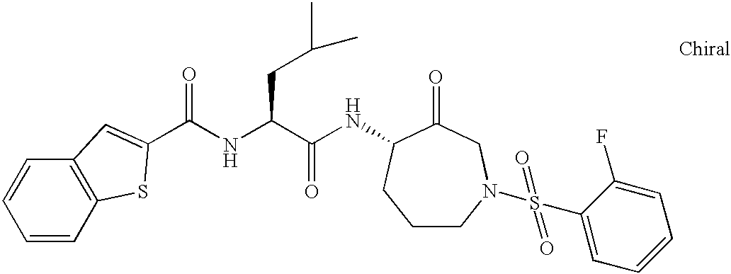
C1=CC2=C(C=C1)C=C(C(NC(C(NC1C(=O)CN(S(C3=CC=CC=C3F)(=O)=O)CCC1)=O)CC(C)C)=O)S2
